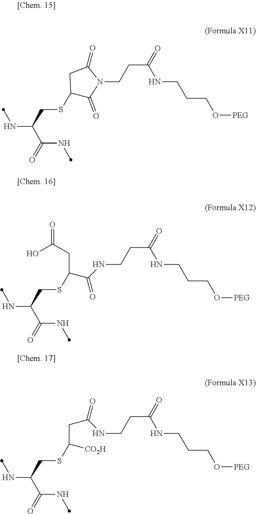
N(C(C(=O)NC)CSC1C(=O)N(CCC(=O)NCCCO[PEG])C(=O)C1)C.N(C(C(=O)NC)CSC(C(NCCC(=O)NCCCO[PEG])=O)CC(=O)O)C.N(C(C(=O)NC)CSC(CC(NCCC(=O)NCCCO[PEG])=O)[CO2H])C
